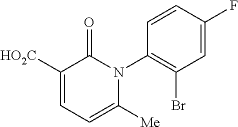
C1([HO2C])=CC=C([Me])N(C2=C(Br)C=C(F)C=C2)C1=O
